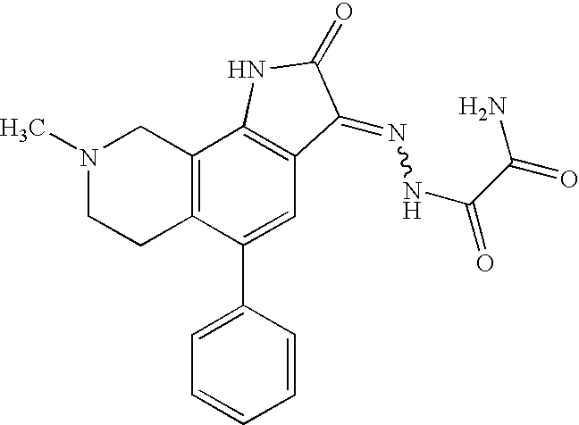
N1(C)CCC2=C(C1)C1=C(C=C2C2=CC=CC=C2)C(=NNC(=O)C(=O)N)C(=O)N1
